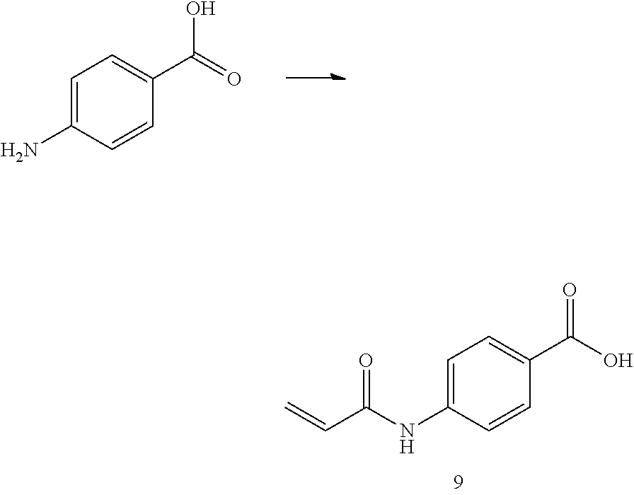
C1=C(N)C=CC(C(=O)O)=C1.C1=C(NC(C=C)=O)C=CC(C(O)=O)=C1
